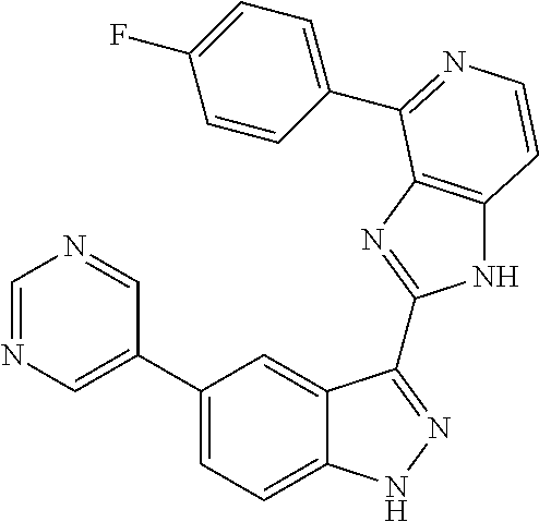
C1(C2=CN=CN=C2)=CC=C2C(=C1)C(C1=NC3=C(N1)C=CN=C3C1=CC=C(F)C=C1)=NN2
